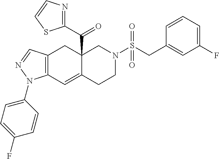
C12=C(C=C3C(C(=O)C4=NC=CS4)(C1)CN(S(CC1=CC(F)=CC=C1)(=O)=O)CC3)N(C1=CC=C(F)C=C1)N=C2
